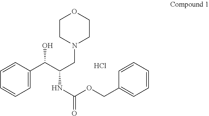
C1=CC=CC=C1C(C(CN1CCOCC1)NC(OCC1=CC=CC=C1)=O)O.Cl
